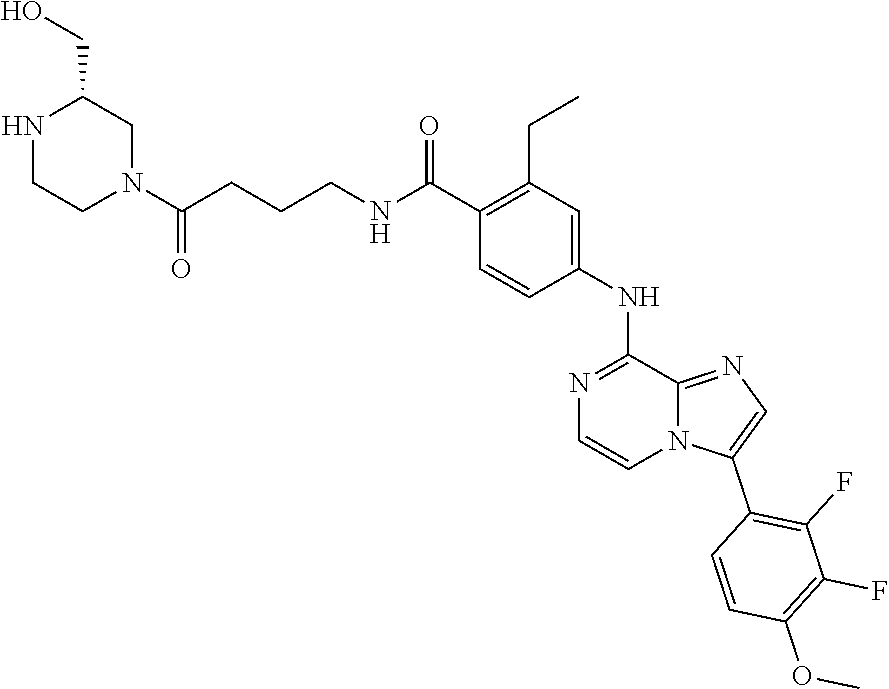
O=C(NCCCC(N1CCNC(CO)C1)=O)C1=C(CC)C=C(NC2=NC=CN3C2=NC=C3C2=C(F)C(F)=C(OC)C=C2)C=C1
